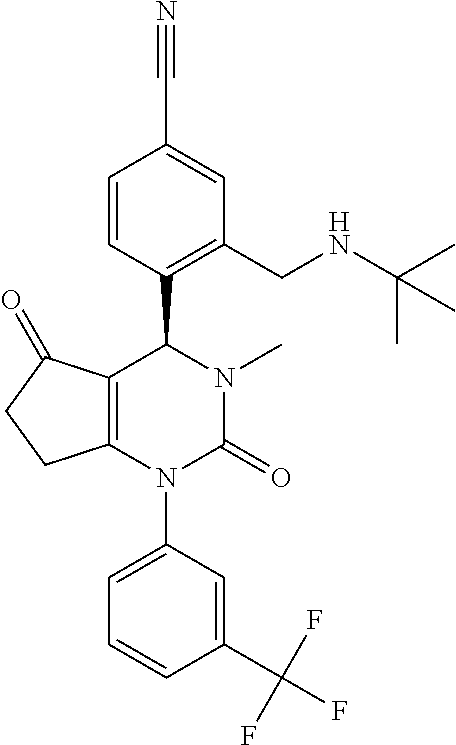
C12=C(N(C3=CC=CC(C(F)(F)F)=C3)C(=O)N(C)C1C1=C(CNC(C)(C)C)C=C(C#N)C=C1)CCC2=O
